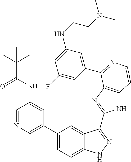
C1(C2=CN=CC(NC(=O)C(C)(C)C)=C2)=CC=C2C(=C1)C(C1=NC3=C(N1)C=CN=C3C1=CC(NCCN(C)C)=CC(F)=C1)=NN2
